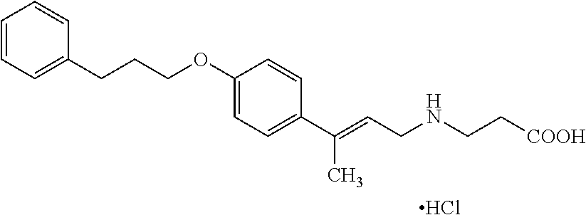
C1=CC=C(CCCOC2=CC=C(C(=CCNCC[COOH])C)C=C2)C=C1.Cl
